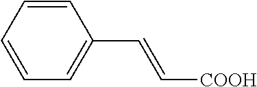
C1=CC=CC=C1C=C[COOH]
